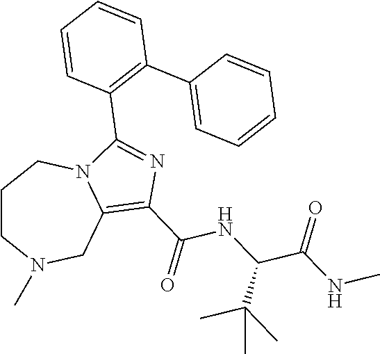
C1CN(C)CC2=C(C(=O)NC(C(NC)=O)C(C)(C)C)N=C(C3=C(C4=CC=CC=C4)C=CC=C3)N2C1
